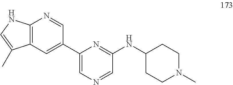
C12=C(C=C(C3=CN=CC(NC4CCN(C)CC4)=N3)C=N1)C(C)=CN2
